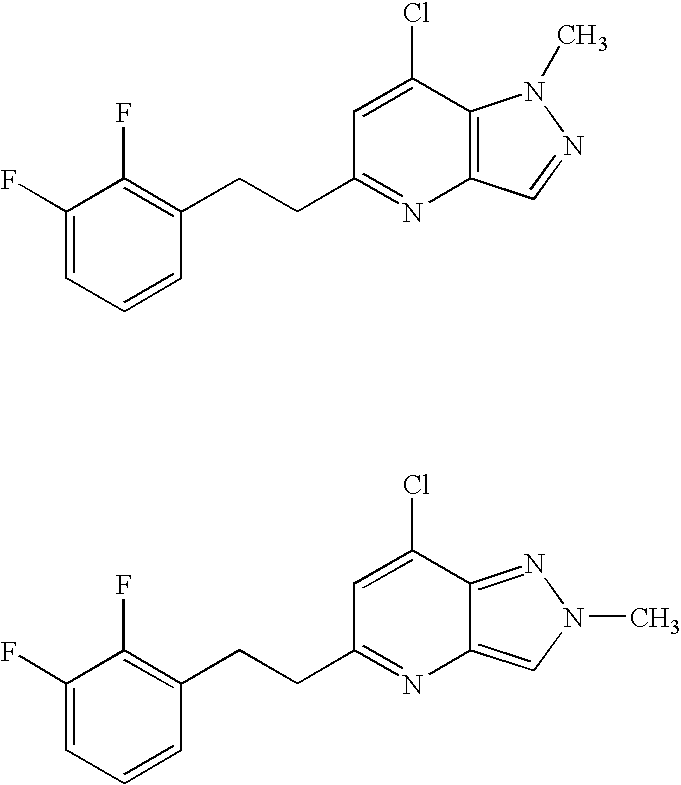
C1(F)=CC=CC(CCC2=NC3=C(C(Cl)=C2)N(C)N=C3)=C1F.C1(F)=CC=CC(CCC2=NC3=CN(C)N=C3C(Cl)=C2)=C1F
